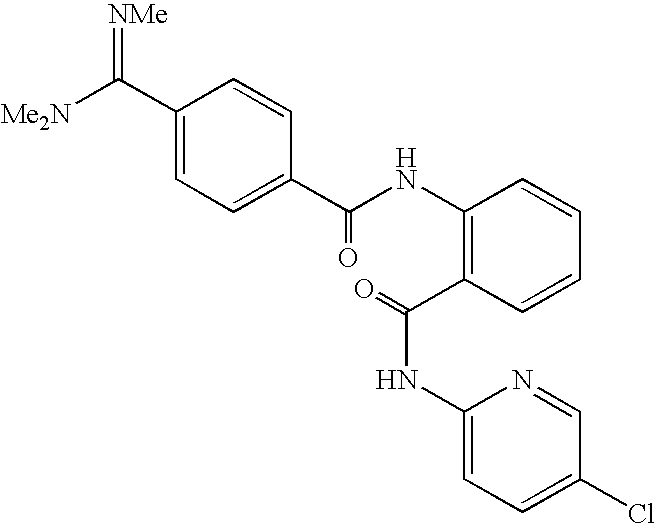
C(C1=CC=C(C(NC2=C(C(NC3=CC=C(Cl)C=N3)=O)C=CC=C2)=O)C=C1)([Me2N])=[NMe]
